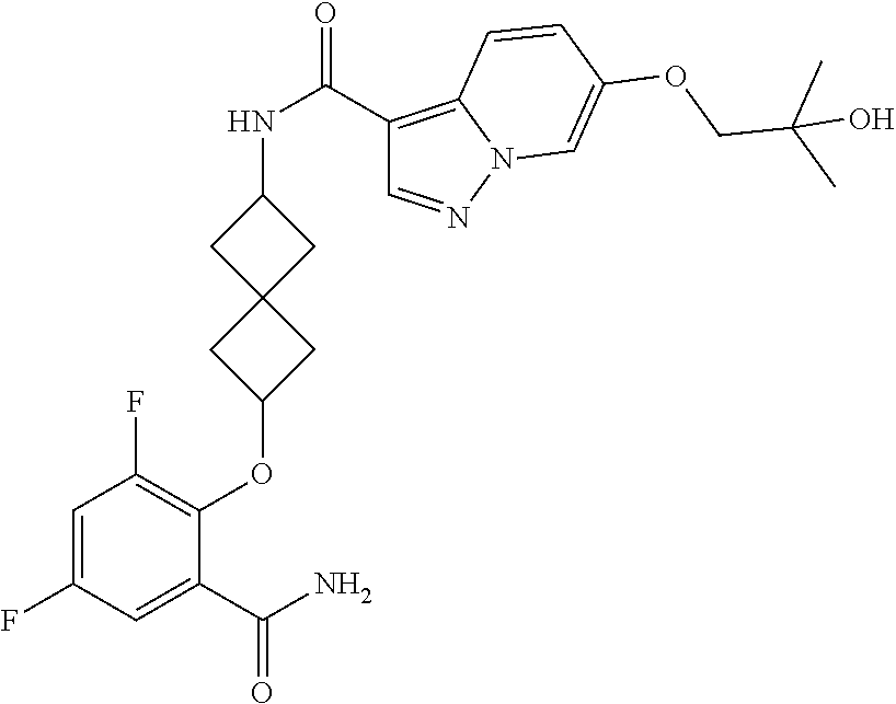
C1=C(F)C=C(C(N)=O)C(OC2CC3(C2)CC(NC(=O)C2=C4N(N=C2)C=C(OCC(C)(C)O)C=C4)C3)=C1F
